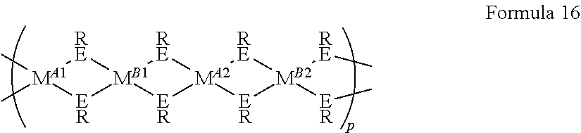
[MA1]1(C)(C)[RE][MB1]2([RE][MA2]3([RE][MB2]([RE]C)([ER]C)[ER]3)[ER]2)[ER]1
